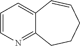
C1=CN=C2C(=C1)C=CCCC2
